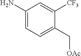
C1(N)=CC=C(C[OAc])C([CF3])=C1
